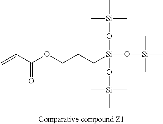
C=CC(OCCC[Si](O[Si](C)(C)C)(O[Si](C)(C)C)O[Si](C)(C)C)=O
